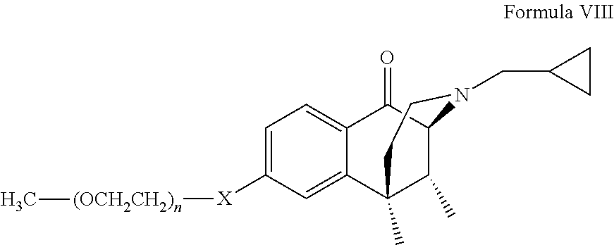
C1([X][(OCH2CH2)n]C)=CC=C2C(=C1)C1(C)C(C)C(C2=O)N(CC2CC2)CC1
